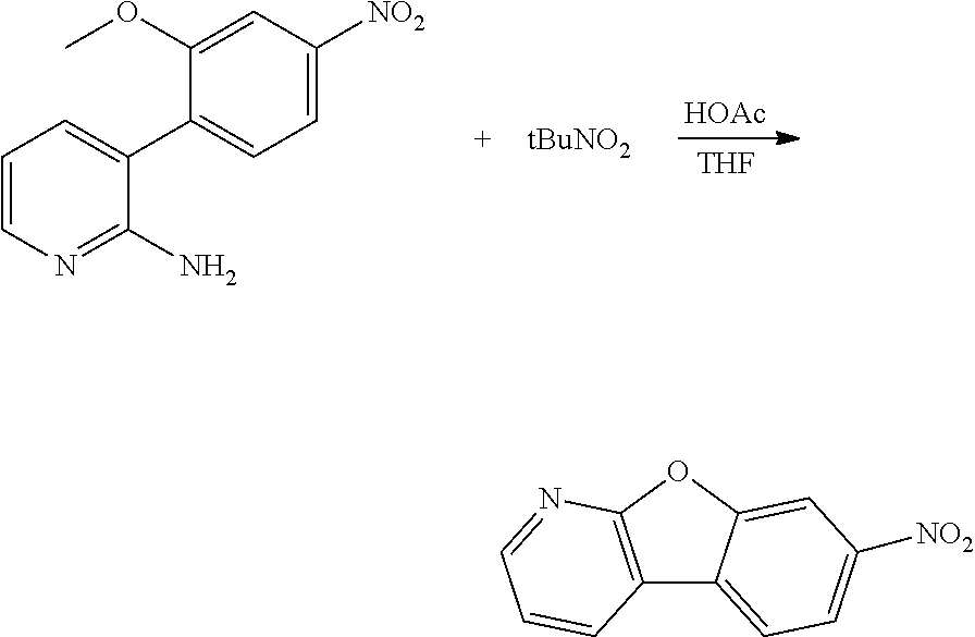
[HOAc].C1=CN=C(N)C(C2=CC=C([NO2])C=C2OC)=C1.[tBuNO2].[THF].C12=C(OC3=CC([NO2])=CC=C13)N=CC=C2
